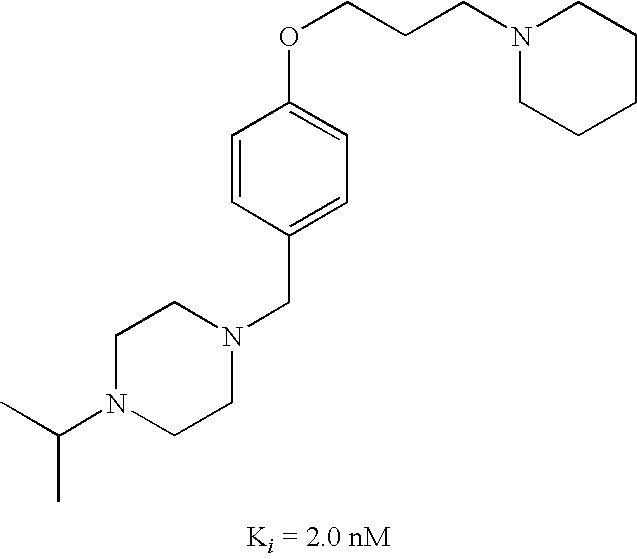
C1=CC(OCCCN2CCCCC2)=CC=C1CN1CCN(C(C)C)CC1
